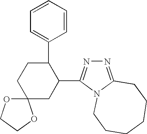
C1=CC=CC(C2CCC3(CC2C2=NN=C4N2CCCCCC4)OCCO3)=C1
